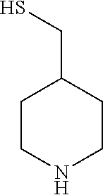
C1CNCCC1CS
